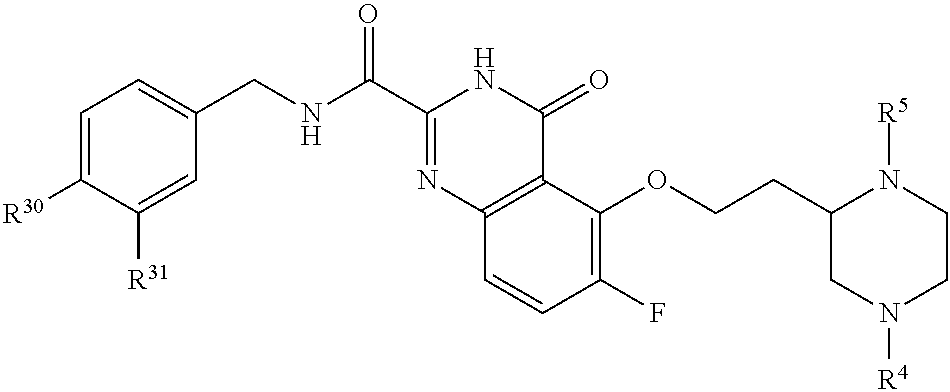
C1=C([R30])C([R31])=CC(CNC(C2=NC3=C(C(=O)N2)C(OCCC2CN([R4])CCN2[R5])=C(F)C=C3)=O)=C1
